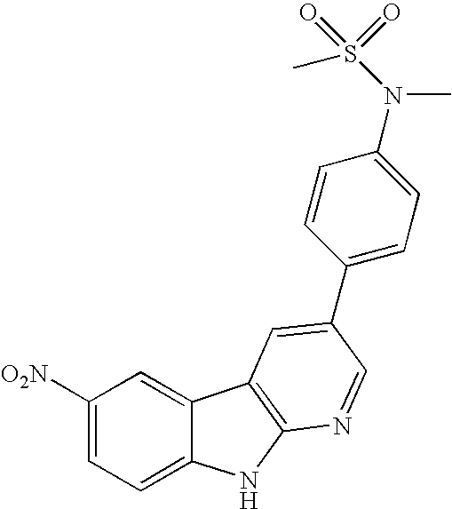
C1([O2N])=CC=C2C(=C1)C1=C(N2)N=CC(C2=CC=C(N(S(=O)(C)=O)C)C=C2)=C1
